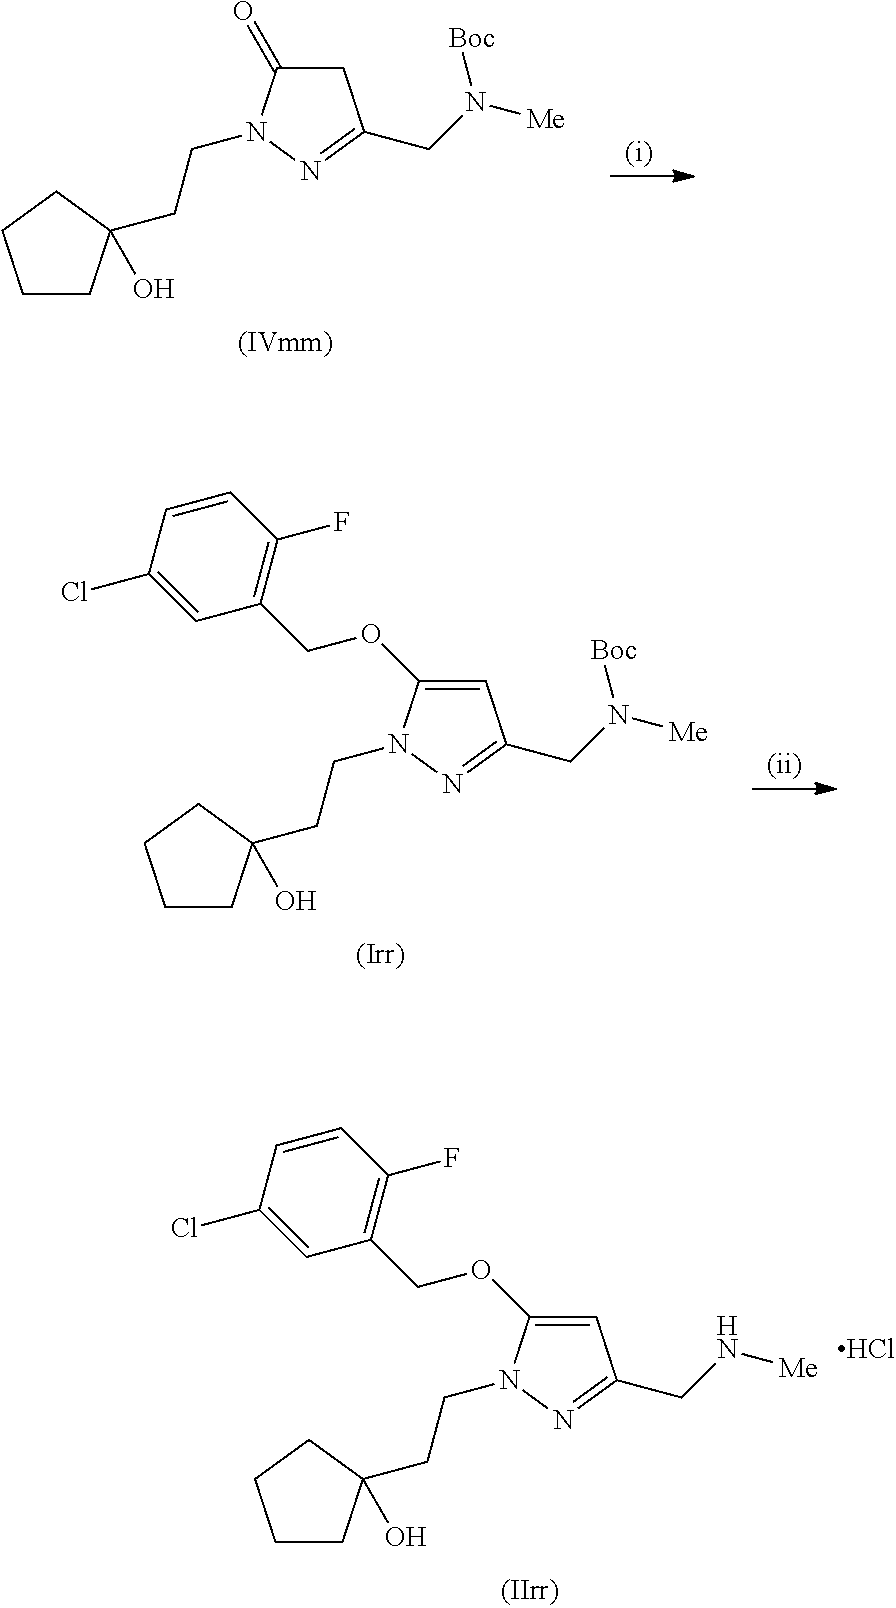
C1C(=O)N(CCC2(O)CCCC2)N=C1CN([Boc])[Me].C1=C(OCC2=C(F)C=CC(Cl)=C2)N(CCC2(O)CCCC2)N=C1CN([Boc])[Me].C1=C(OCC2=C(F)C=CC(Cl)=C2)N(CCC2(O)CCCC2)N=C1CN[Me].Cl
